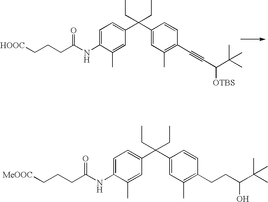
C1=C(NC(CCC[HOOC])=O)C(C)=CC(C(C2=CC(C)=C(C#CC([OTBS])C(C)(C)C)C=C2)(CC)CC)=C1.C1=C(NC(CCC[MeOOC])=O)C(C)=CC(C(C2=CC(C)=C(CCC(O)C(C)(C)C)C=C2)(CC)CC)=C1
